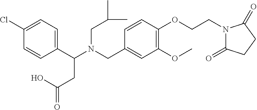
C1(Cl)=CC=C(C(N(CC(C)C)CC2=CC(OC)=C(OCCN3C(=O)CCC3=O)C=C2)CC(=O)O)C=C1
